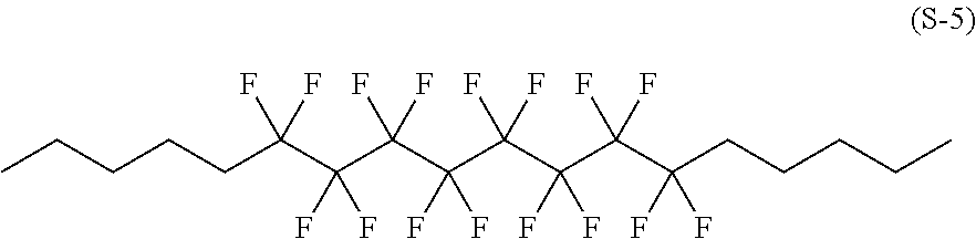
CCCCCC(C(C(C(C(C(C(C(CCCCC)(F)F)(F)F)(F)F)(F)F)(F)F)(F)F)(F)F)(F)F
